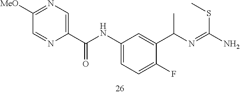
C1([MeO])=NC=C(C(NC2=CC=C(F)C(C(N=C(N)SC)C)=C2)=O)N=C1
